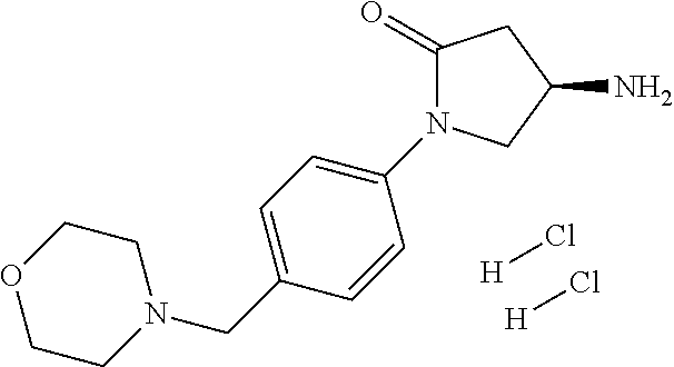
[H]Cl.[H]Cl.N1(CC2=CC=C(N3C(=O)CC(N)C3)C=C2)CCOCC1
